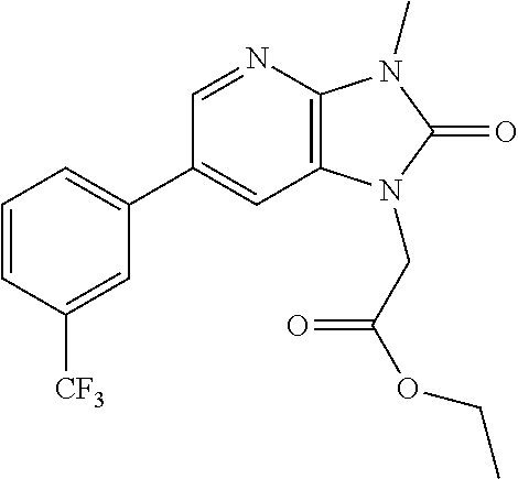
C1(C2=CC=CC([CF3])=C2)=CC2=C(N=C1)N(C)C(=O)N2CC(OCC)=O
